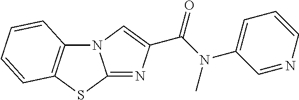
N12C3=C(SC1=NC(C(N(C1=CC=CN=C1)C)=O)=C2)C=CC=C3
